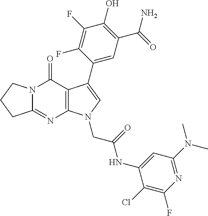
C12=NC3=C(C(=O)N1CCC2)C(C1=CC(C(N)=O)=C(O)C(F)=C1F)=CN3CC(NC1=CC(N(C)C)=NC(F)=C1Cl)=O
